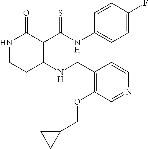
C1=C(F)C=CC(NC(C2=C(NCC3=C(OCC4CC4)C=NC=C3)CCNC2=O)=S)=C1
